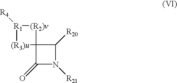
[R1]1([R4])[(R3)u]C2([(R2)v]1)C(=O)N([R21])C2[R20]
